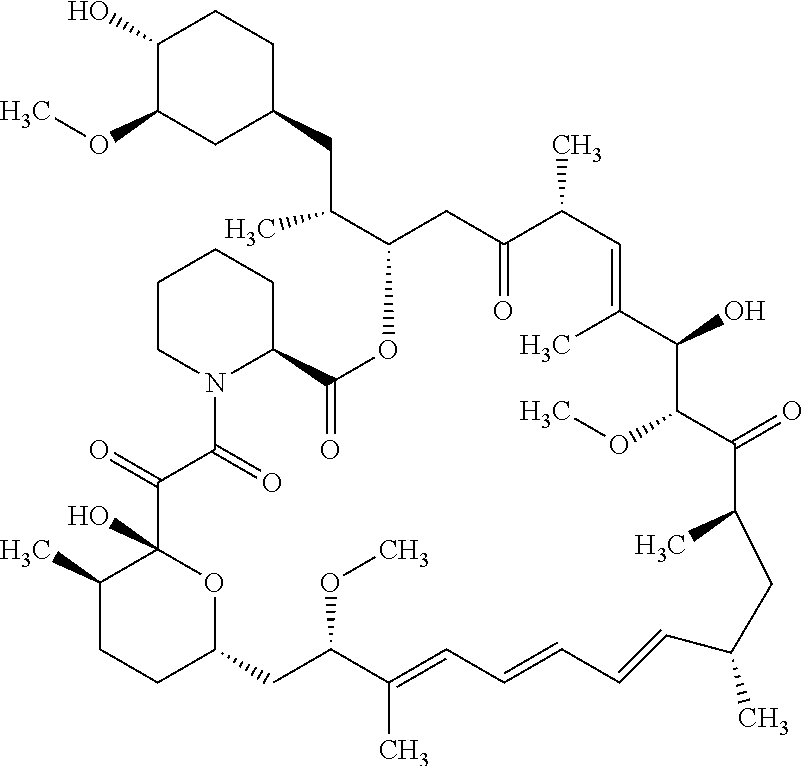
C1(C)CCC2OC1(O)C(=O)C(=O)N1C(CCCC1)C(=O)OC(C(C)CC1CCC(O)C(OC)C1)CC(=O)C(C)C=C(C)C(O)C(OC)C(=O)C(C)CC(C)C=CC=CC=C(C)C(OC)C2
